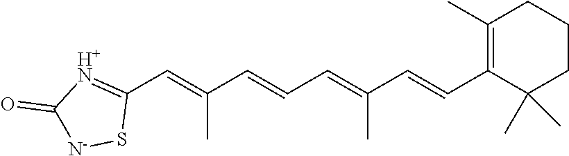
C1(C=C(C=CC=C(C=CC2=C(C)CCCC2(C)C)C)C)=[H+N]C(=O)[N-]S1
